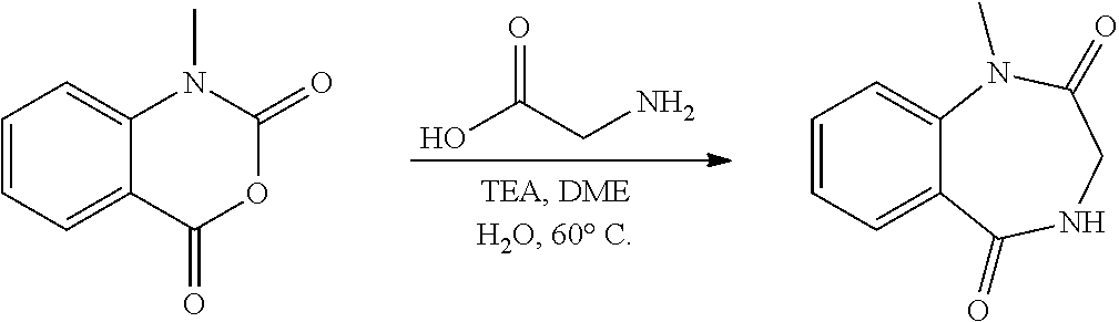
OC(CN)=O.C1=CC=C2C(=C1)N(C)C(=O)OC2=O.C1=CC=C2C(=C1)N(C)C(=O)CNC2=O
